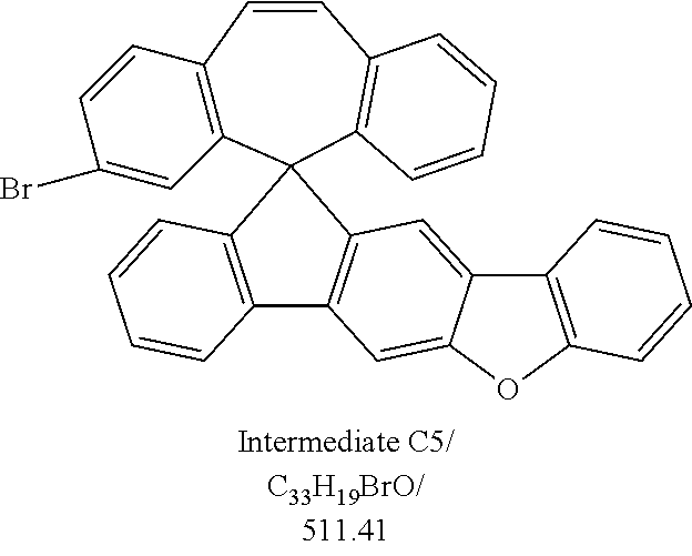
C1=CC2=C(C=C1Br)C1(C3=C(C=C2)C=CC=C3)C2=C(C=C3C(=C2)C2=C(O3)C=CC=C2)C2=C1C=CC=C2
